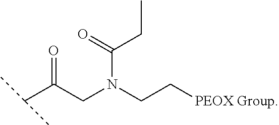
C(C(CN(CC[PEOX Group])C(=O)CC)=O)(C)C
